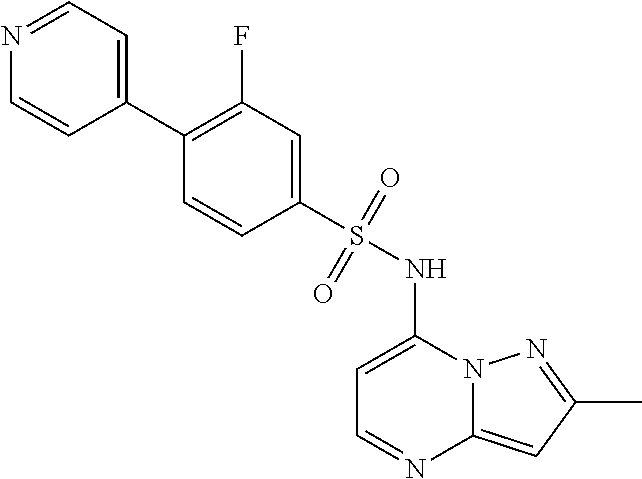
C1=C(NS(C2=CC(F)=C(C3=CC=NC=C3)C=C2)(=O)=O)N2C(=CC(C)=N2)N=C1
